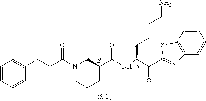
C1(CCC(N2CCCC(C(NC(C(C3=NC4=C(S3)C=CC=C4)=O)CCCCN)=O)C2)=O)=CC=CC=C1.S.S
